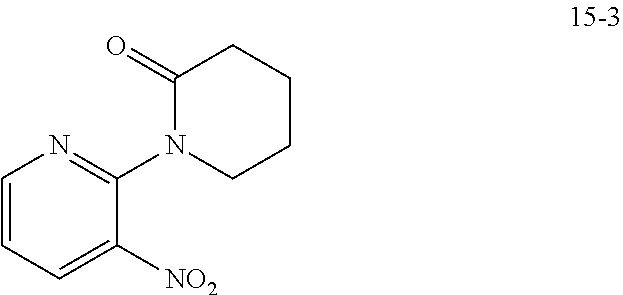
C1CN(C2=NC=CC=C2[NO2])C(=O)CC1
